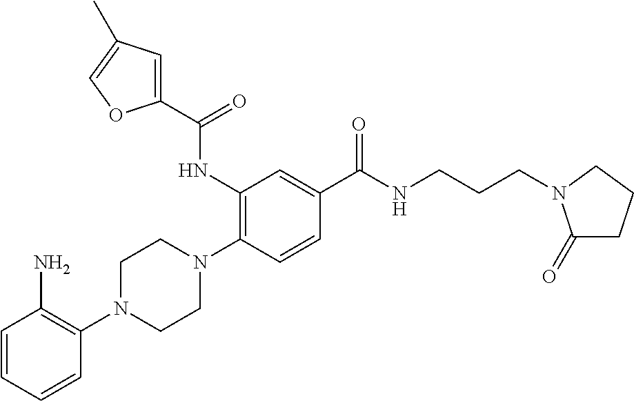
C1=CC=CC(N2CCN(C3=C(NC(C4=CC(C)=CO4)=O)C=C(C(NCCCN4C(=O)CCC4)=O)C=C3)CC2)=C1N
